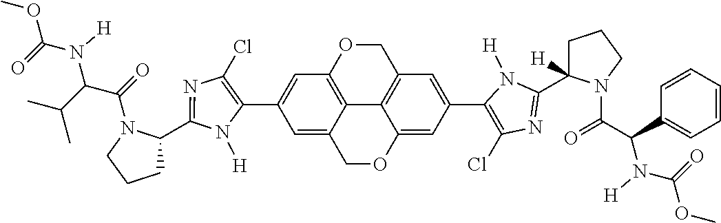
C1(C2=CC3=C4C(=C2)COC2=CC(C5=C(Cl)N=C(C6([H])CCCN6C(=O)C(C6=CC=CC=C6)N([H])C(OC)=O)N5[H])=CC(=C42)CO3)=C(Cl)N=C(C2CCCN2C(=O)C(C(C)C)N([H])C(=O)OC)N1[H]
